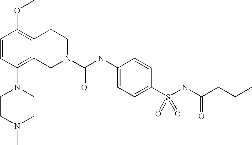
C1=CC(N2CCN(C)CC2)=C2C(=C1OC)CCN(C(NC1=CC=C(S(NC(CCC)=O)(=O)=O)C=C1)=O)C2
